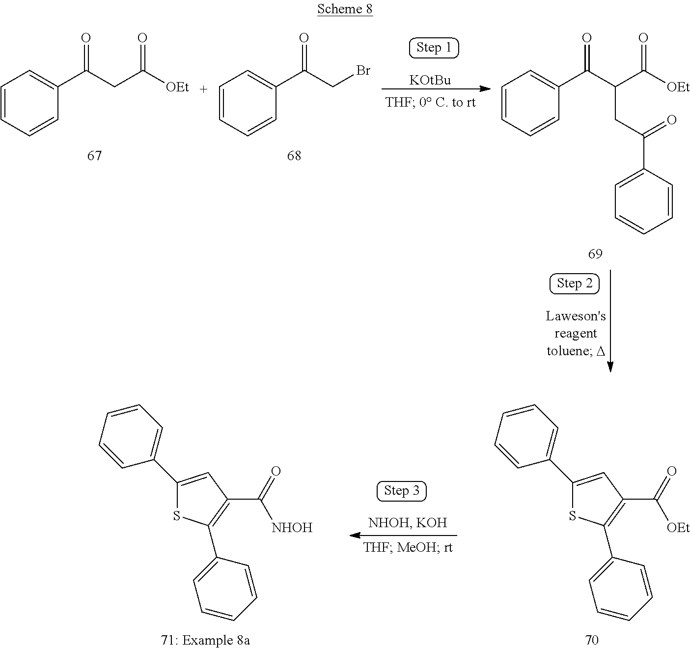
C1=CC=CC(C(CC([OEt])=O)=O)=C1.C1=CC=CC(C(CBr)=O)=C1.[KOtBu].C1=CC=CC(C(C(C([OEt])=O)CC(C2=CC=CC=C2)=O)=O)=C1.C1(C2=CC=CC=C2)=CC(C(=O)[NHOH])=C(C2=CC=CC=C2)S1.C1(C2=CC=CC=C2)=CC(C(=O)[OEt])=C(C2=CC=CC=C2)S1
